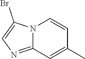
BrC1=CN=C2N1C=CC(C)=C2
